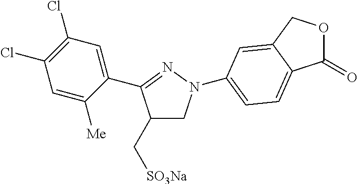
C1(C[SO3Na])CN(C2=CC=C3C(=O)OCC3=C2)N=C1C1=CC(Cl)=C(Cl)C=C1[Me]
